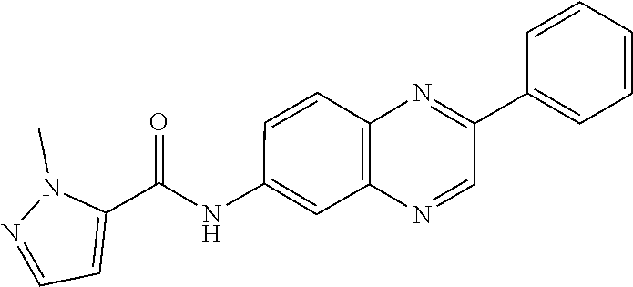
C1=CC2=C(C=C1NC(C1=CC=NN1C)=O)N=CC(C1=CC=CC=C1)=N2
